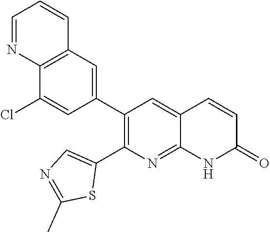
C12=C(C=C(C3=C(C4=CN=C(C)S4)N=C4C(=C3)C=CC(=O)N4)C=C1Cl)C=CC=N2
